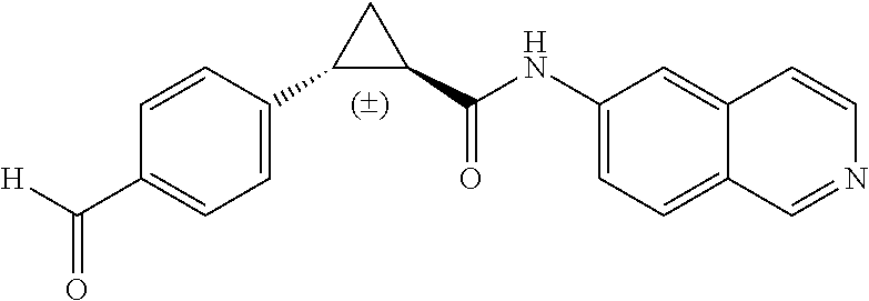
C1=CC(C2C(C(NC3=CC=C4C(=C3)C=CN=C4)=O)C2)=CC=C1C([H])=O
